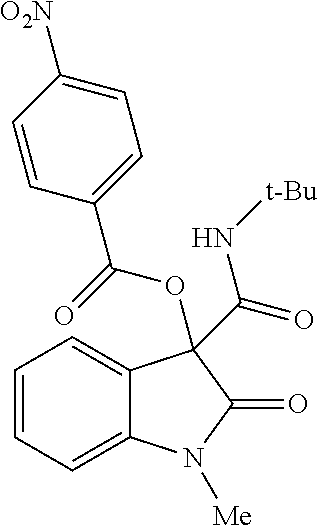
C1=CC=C2C(=C1)C(C(=O)N[t-Bu])(OC(=O)C1=CC=C([O2N])C=C1)C(=O)N2[Me]
